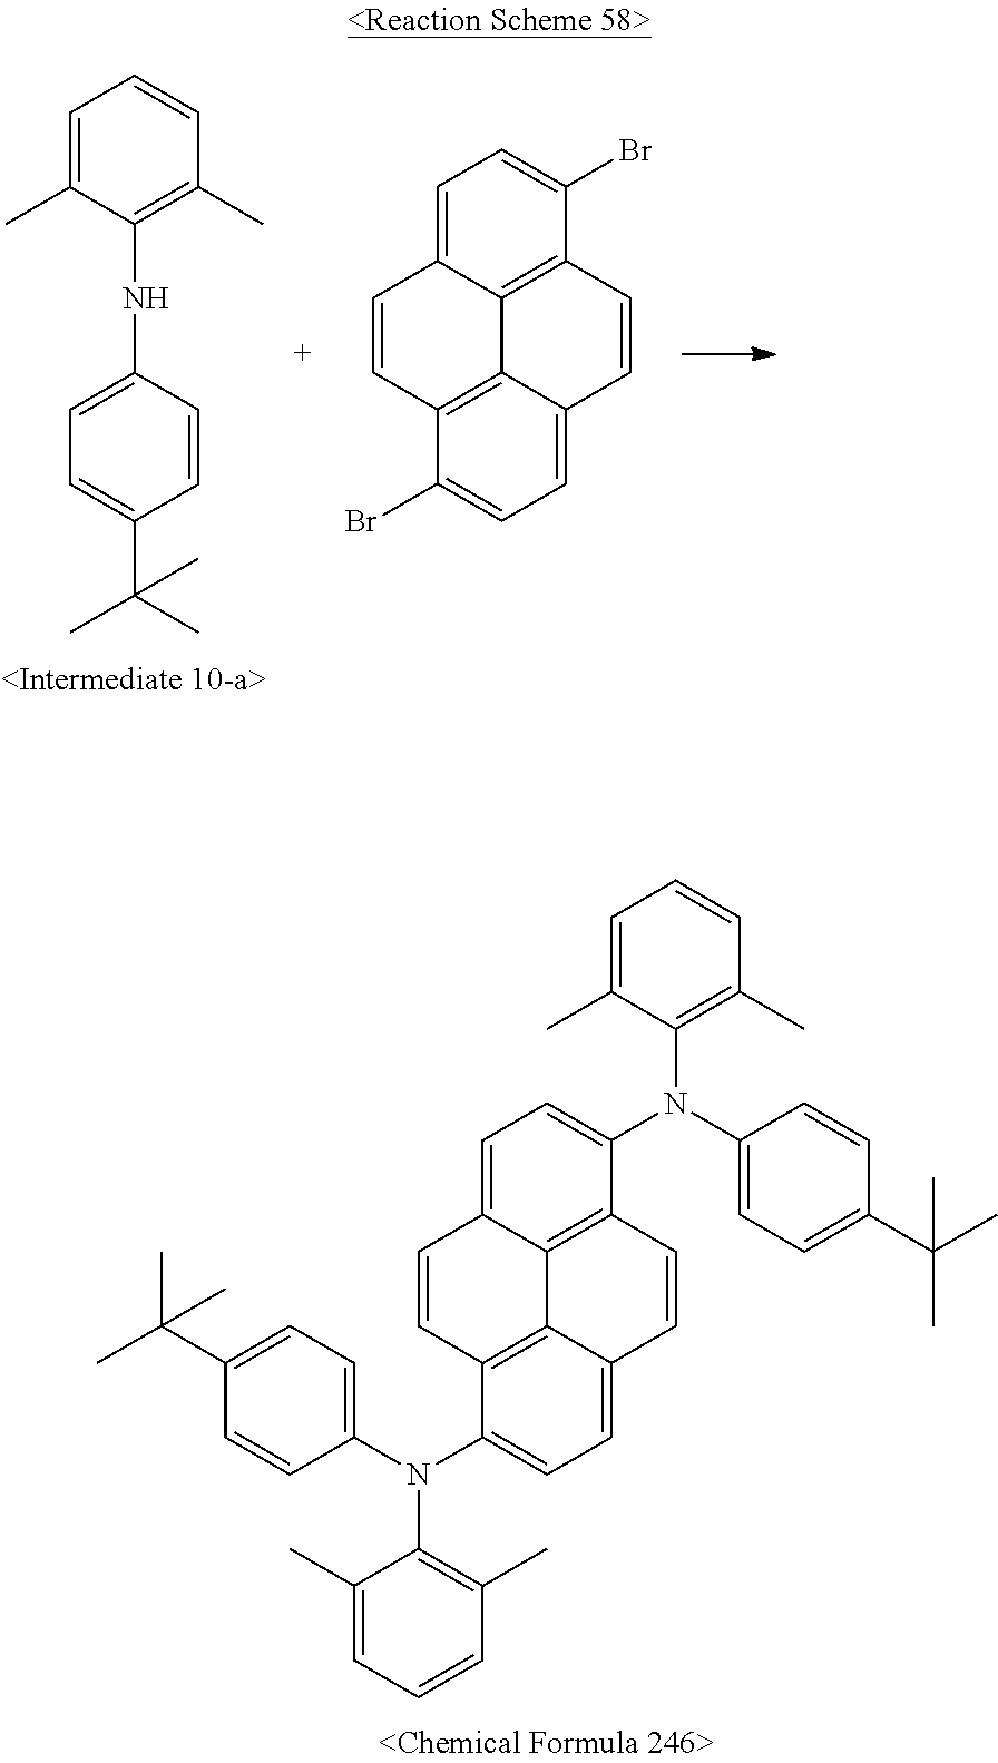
C12=C3C(=CC=C1Br)C=CC1=C3C(=CC=C1Br)C=C2.C1=CC(C(C)(C)C)=CC=C1NC1=C(C)C=CC=C1C.C1(C)=CC=CC(C)=C1N(C1=CC=C2C3=C1C=CC1=CC=C(N(C4=CC=C(C(C)(C)C)C=C4)C4=C(C)C=CC=C4C)C(=C31)C=C2)C1=CC=C(C(C)(C)C)C=C1
